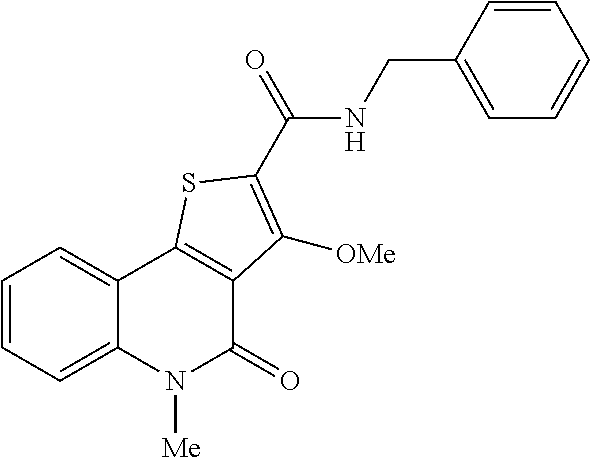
C1(CNC(C2=C([OMe])C3=C(C4=CC=CC=C4N([Me])C3=O)S2)=O)=CC=CC=C1
